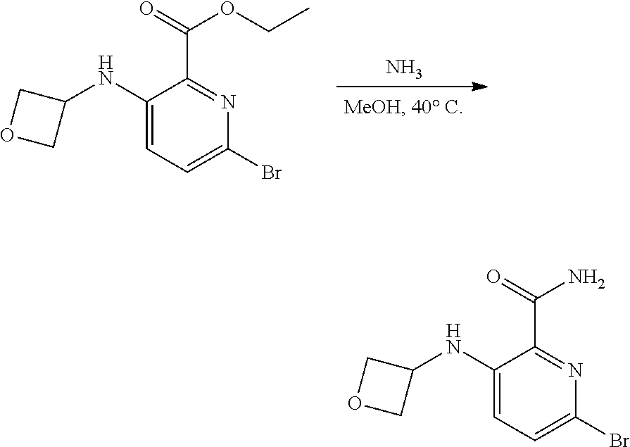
N.C1(NC2COC2)=CC=C(Br)N=C1C(=O)OCC.C1(NC2COC2)=CC=C(Br)N=C1C(=O)N
